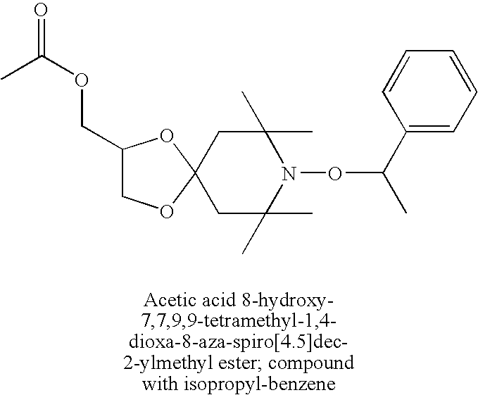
C1(COC(=O)C)COC2(O1)CC(C)(C)N(OC(C)C1=CC=CC=C1)C(C)(C)C2
